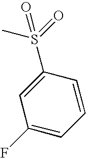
CS(=O)(=O)C1=CC(F)=CC=C1
